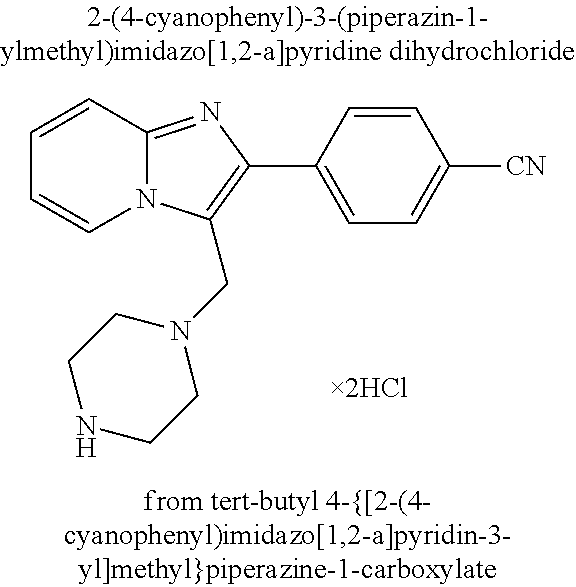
C1=CC2=NC(C3=CC=C([CN])C=C3)=C(CN3CCNCC3)N2C=C1.[2HCl]
